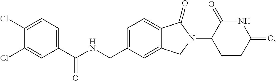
C1=C(CNC(C2=CC=C(Cl)C(Cl)=C2)=O)C=C2C(=C1)C(=O)N(C1CCC(=O)NC1=O)C2
